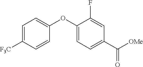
C1=C([F3C])C=CC(OC2=CC=C(C([OMe])=O)C=C2F)=C1
